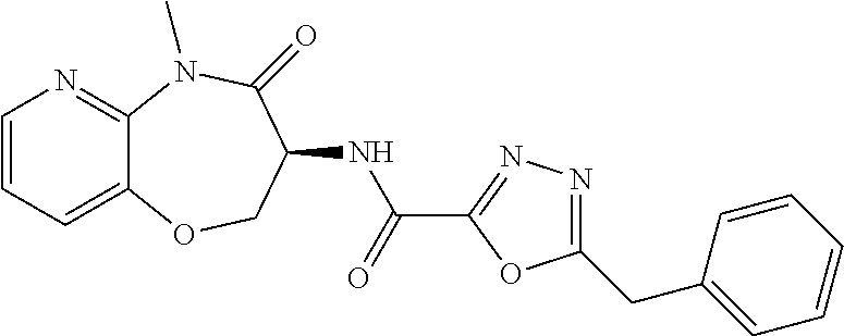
C1=CC=C2C(=N1)N(C)C(=O)C(NC(C1=NN=C(CC3=CC=CC=C3)O1)=O)CO2
